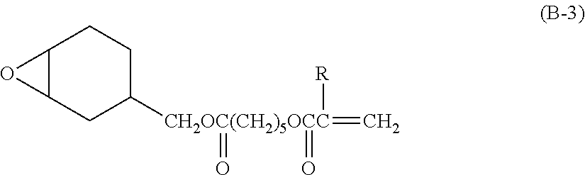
C12C(CC([CH2OC(CH2)5OCC]([R])(=C)(=O)=O)CC1)O2
